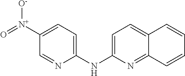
C1([N+]([O-])=O)=CC=C(NC2=CC=C3C(=N2)C=CC=C3)N=C1
